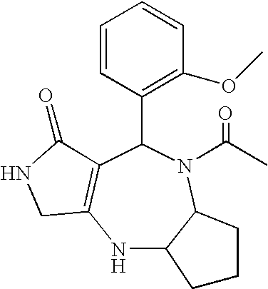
N1C2C(N(C(C)=O)C(C3=C(OC)C=CC=C3)C3=C1CNC3=O)CCC2
